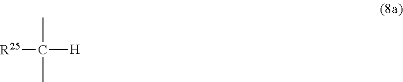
CC([R25])([H])C
